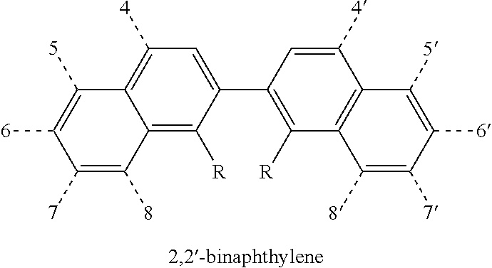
C12=C([R])C(C3=C([R])C4=C(C([4])=C3)C([5])=C([6])C([7])=C4[8])=CC([4])=C1C([5])=C([6])C([7])=C2[8]
